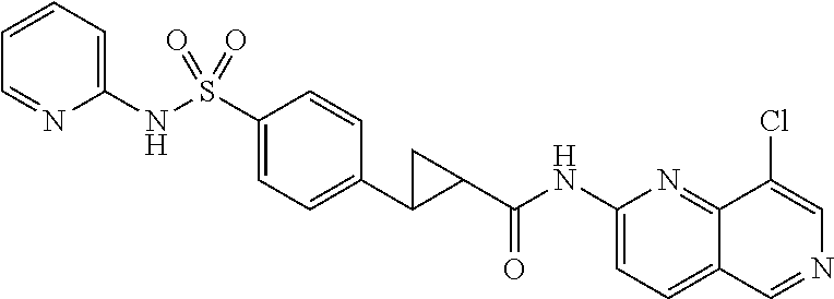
C1(NC(=O)C2CC2C2=CC=C(S(NC3=CC=CC=N3)(=O)=O)C=C2)=CC=C2C(=N1)C(Cl)=CN=C2
